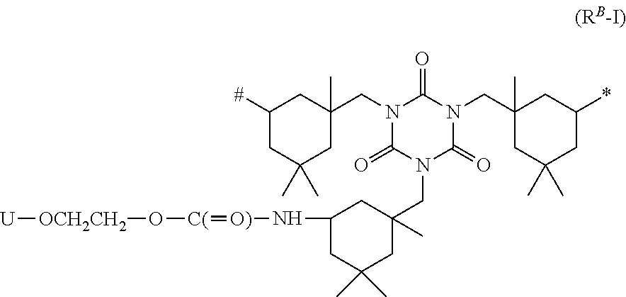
C1([#])CC(C)(C)CC(CN2C(=O)N(CC3(C)CC(N[O)]=[C(]O[OCH2CH2][U])CC(C)(C)C3)C(=O)N(CC3(C)CC(C)(C)CC(*)C3)C2=O)(C)C1
